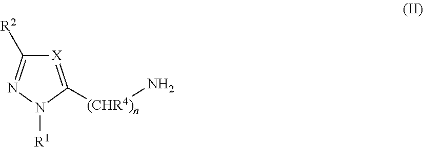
[X]1=C([(CHR4)n]N)N([R1])N=C1[R2]
